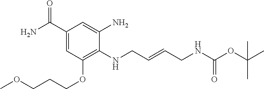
C1(C(N)=O)=CC(OCCCOC)=C(NCC=CCNC(OC(C)(C)C)=O)C(N)=C1
